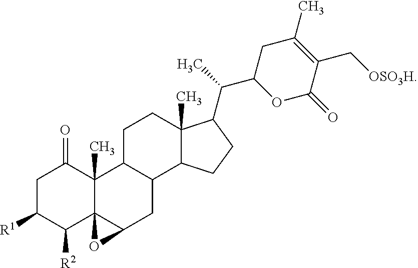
C1C([R1])C([R2])C23C(C)(C1=O)C1C(CC2O3)C2C(C)(CC1)C(C(C1OC(=O)C(C[OSO3H])=C(C)C1)C)CC2
